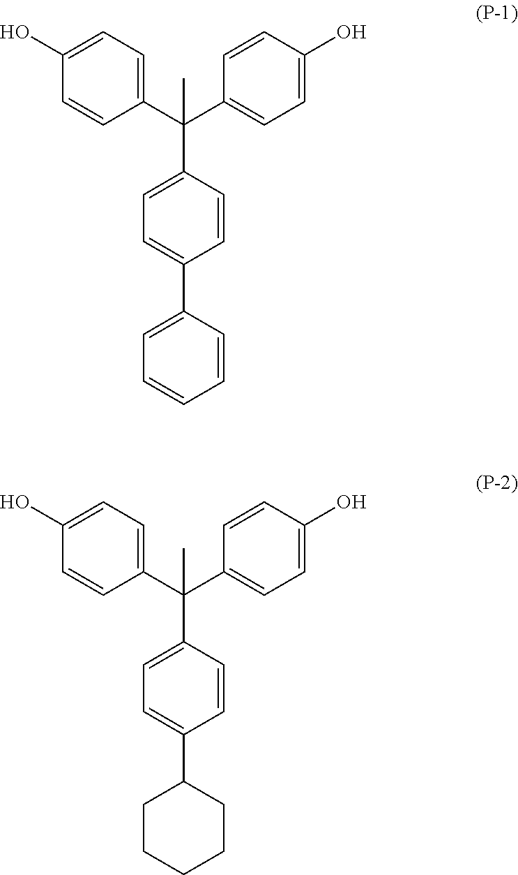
C1(O)=CC=C(C(C2=CC=C(O)C=C2)(C2=CC=C(C3=CC=CC=C3)C=C2)C)C=C1.C1(O)=CC=C(C(C2=CC=C(O)C=C2)(C2=CC=C(C3CCCCC3)C=C2)C)C=C1
